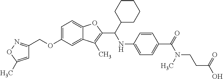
C1=C(OCC2=NOC(C)=C2)C=C2C(=C1)OC(C(NC1=CC=C(C(=O)N(CCC(O)=O)C)C=C1)C1CCCCC1)=C2C
